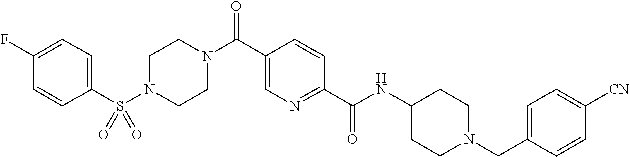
FC1=CC=C(S(N2CCN(C(C3=CN=C(C(NC4CCN(CC5=CC=C([CN])C=C5)CC4)=O)C=C3)=O)CC2)(=O)=O)C=C1
